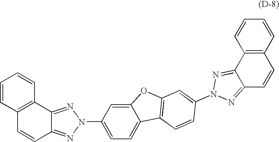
C12=NN(C3=CC=C4C(=C3)OC3=C4C=CC(N4N=C5C6=C(C=CC=C6)C=CC5=N4)=C3)N=C1C=CC1=C2C=CC=C1
